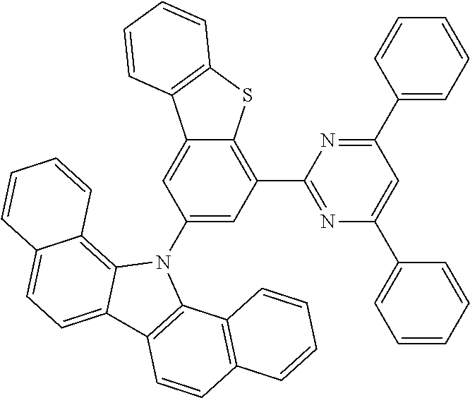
C1(C2=CC=CC=C2)=NC(C2=C3C(=CC(N4C5=C6C(=CC=C5C5=C4C4=C(C=C5)C=CC=C4)C=CC=C6)=C2)C2=C(S3)C=CC=C2)=NC(C2=CC=CC=C2)=C1
